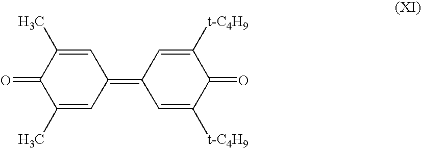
O=C1C(C)=CC(=C2C=C([t-C4H9])C(=O)C([t-C4H9])=C2)C=C1C
